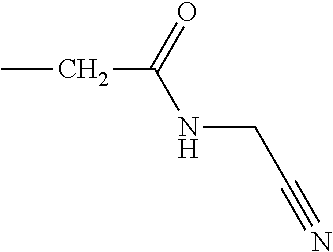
CCC(NCC#N)=O
